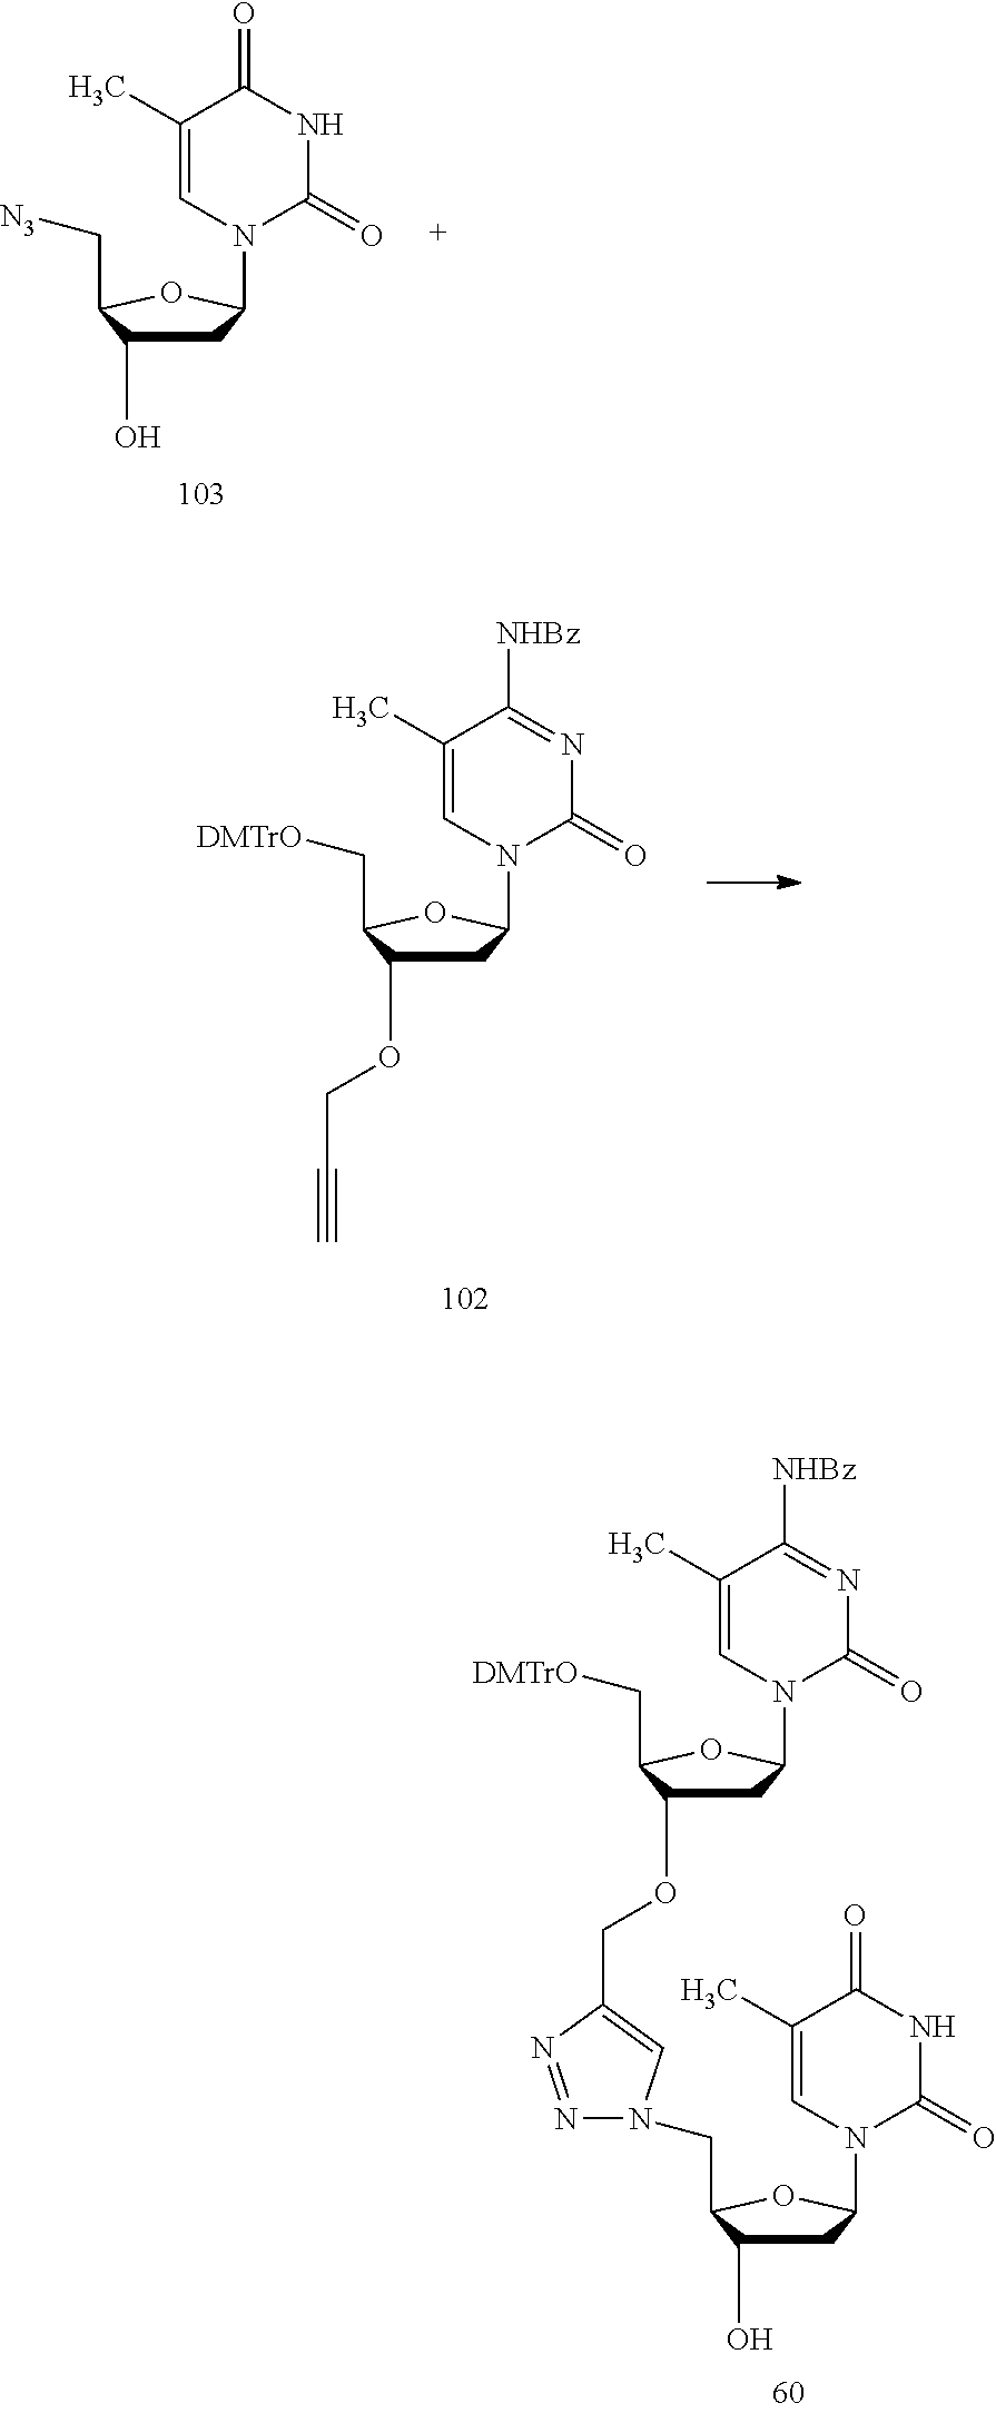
C1(C)=CN(C2CC(O)C(C[N3])O2)C(=O)NC1=O.C1(C)=CN(C2CC(OCC#C)C(C[DMTrO])O2)C(=O)N=C1[NHBz].C1(C)=CN(C2CC(O)C(CN3N=NC(COC4CC(N5C=C(C)C([NHBz])=NC5=O)OC4C[DMTrO])=C3)O2)C(=O)NC1=O
